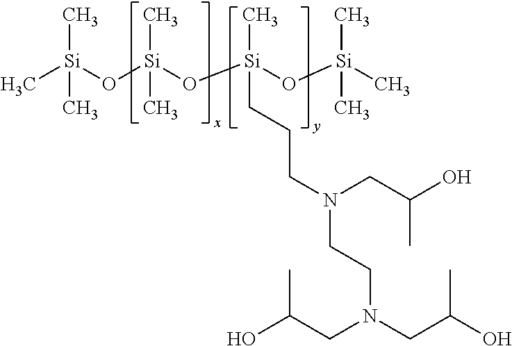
C[Si](O[Si](O[Si](O[Si](C)(C)C)(C)CCCN(CCN(CC(O)C)CC(O)C)CC(O)C)(C)C)(C)C
